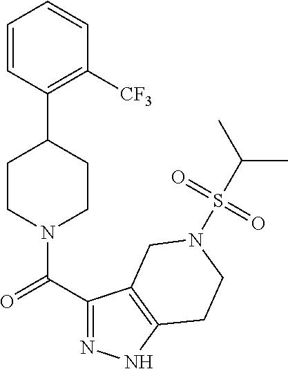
C1=CC(C2CCN(C(C3=NNC4=C3CN(S(C(C)C)(=O)=O)CC4)=O)CC2)=C([CF3])C=C1
